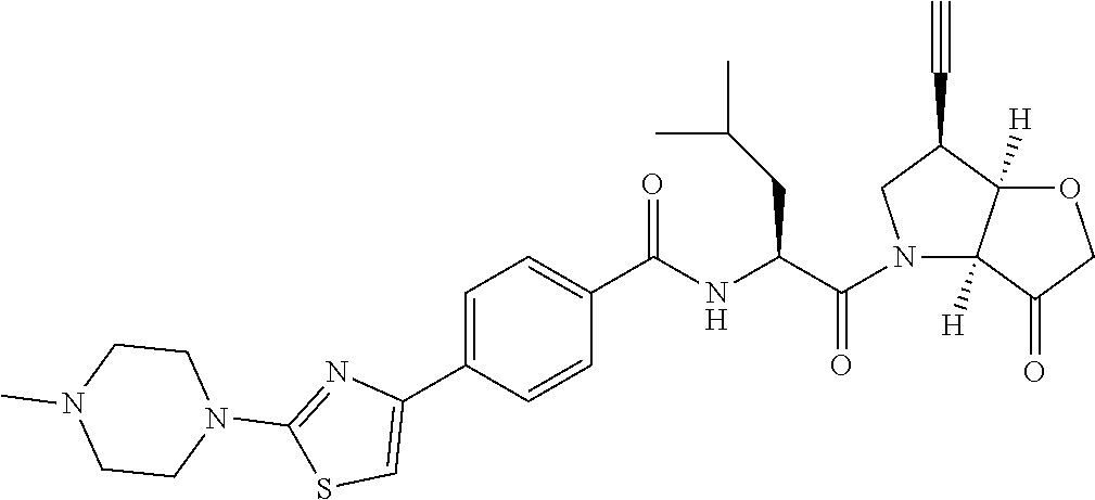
C1=C(C2=CSC(N3CCN(C)CC3)=N2)C=CC(C(NC(C(=O)N2C3([H])C(=O)COC3([H])C(C#C)C2)CC(C)C)=O)=C1
